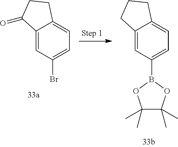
C12=CC(Br)=CC=C1CCC2=O.C12=CC(B3OC(C)(C)C(C)(C)O3)=CC=C1CCC2
